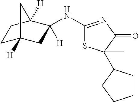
C1(NC2([H])CC3([H])CCC2([H])C3)=NC(=O)C(C2CCCC2)(C)S1
